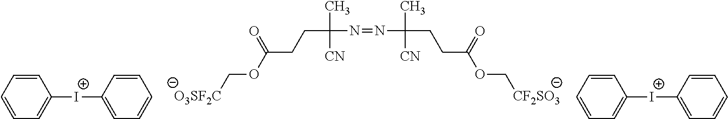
[O3SF2C]COC(CCC(N=NC(C)(CCC(OC[CF2SO3])=O)[CN])(C)[CN])=O.C1=CC=CC=C1[I+]C1=CC=CC=C1.C1=CC=CC=C1[I+]C1=CC=CC=C1
